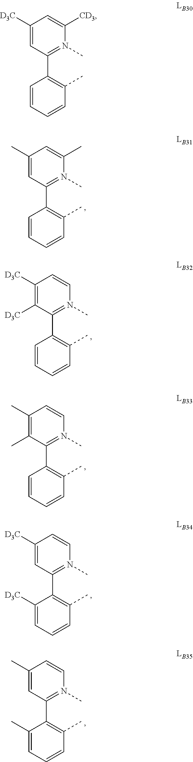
C1([D3C])=CC(C2=C(C)C=CC=C2)=N(C)C([CD3])=C1.C1(C)=CC(C2=C(C)C=CC=C2)=N(C)C(C)=C1.C1([D3C])=C([D3C])C(C2=C(C)C=CC=C2)=N(C)C=C1.C1(C)=C(C)C(C2=C(C)C=CC=C2)=N(C)C=C1.C1([D3C])=CC(C2=C(C)C=CC=C2[D3C])=N(C)C=C1.C1(C)=CC(C2=C(C)C=CC=C2C)=N(C)C=C1
